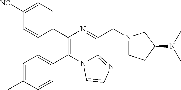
C1(C2=C(C3=CC=C(C)C=C3)N3C(=NC=C3)C(CN3CCC(N(C)C)C3)=N2)=CC=C([NC])C=C1
